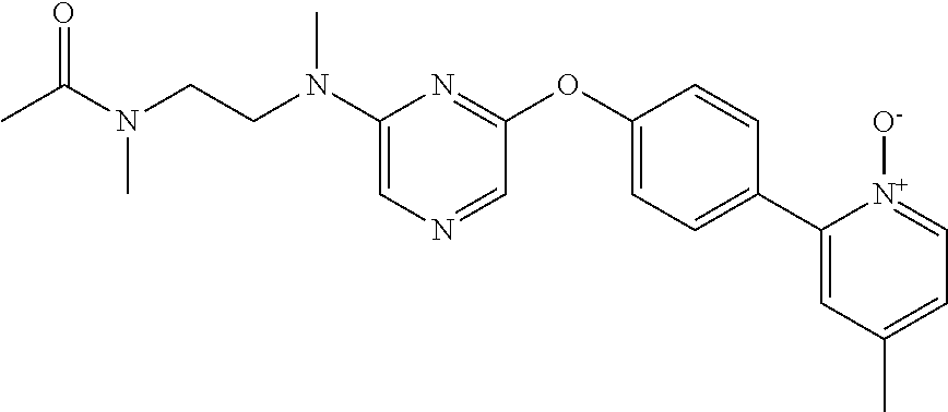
CC(N(C)CCN(C)C1=CN=CC(OC2=CC=C(C3=CC(C)=CC=[N+]3[O-])C=C2)=N1)=O
